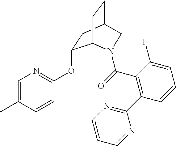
C1=C(C)C=CC(OC2CC3CCC2N(C(=O)C2=C(C4=NC=CC=N4)C=CC=C2F)C3)=N1
